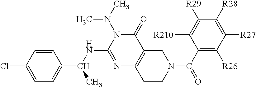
C1=C(Cl)C=CC(C(NC2=NC3=C(C(=O)N2N(C)C)CN(C(=O)C2=C([R26])C([R27])=C([R28])C([R29])=C2[R210])CC3)C)=C1
